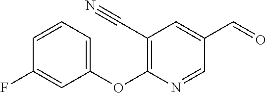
C1=CC=C(OC2=C(C#N)C=C(C=O)C=N2)C=C1F
